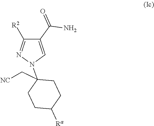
C1(C(=O)N)=CN(C2(C[NC])CCC([Ra])CC2)N=C1[R2]
